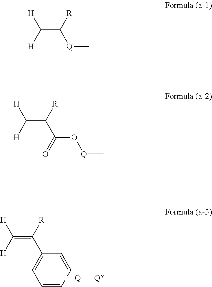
C(=C([R])C1=CC=CC=C1)([H])[H].C[Q][Q]C.C(=C([R])[Q]C)([H])[H].C(=C([R])C(O[Q]C)=O)([H])[H]
